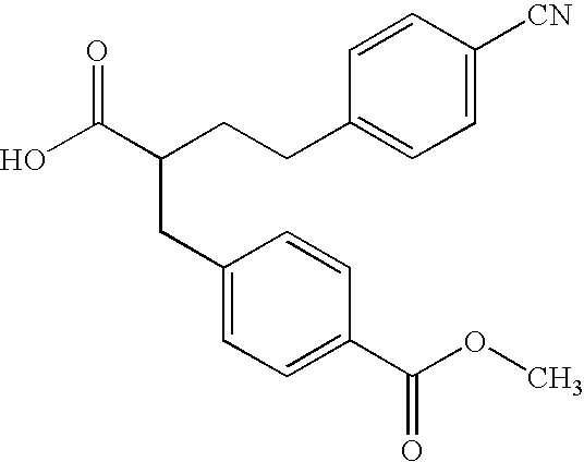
C1=C([CN])C=CC(CCC(C(O)=O)CC2=CC=C(C(OC)=O)C=C2)=C1
